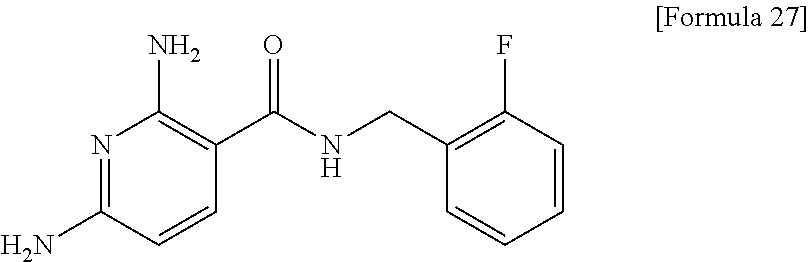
N1=C(N)C=CC(C(NCC2=C(F)C=CC=C2)=O)=C1N
